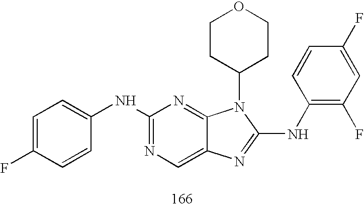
C1(NC2=CC=C(F)C=C2)=NC=C2C(=N1)N(C1CCOCC1)C(NC1=C(F)C=C(F)C=C1)=N2
